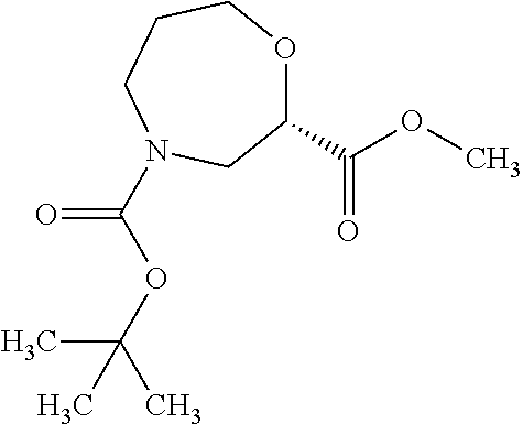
C1(C(OC)=O)OCCCN(C(OC(C)(C)C)=O)C1
